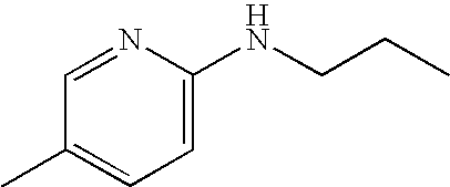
C1=NC(NCCC)=CC=C1C
